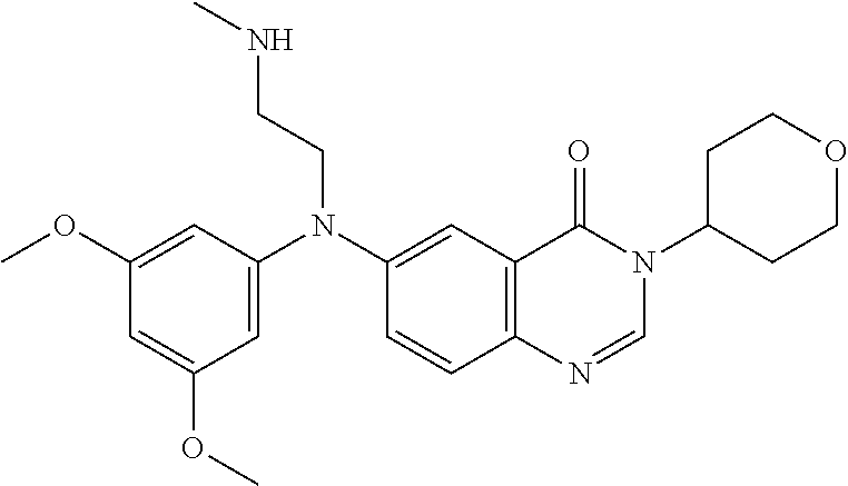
C1=C(N(C2=CC3=C(C=C2)N=CN(C2CCOCC2)C3=O)CCNC)C=C(OC)C=C1OC
